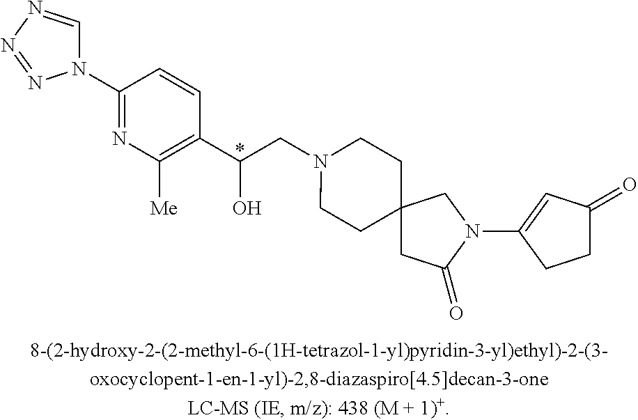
*.N1=C(N2C=NN=N2)C=CC(C(O)CN2CCC3(CC2)CC(=O)N(C2=CC(=O)CC2)C3)=C1[Me]
